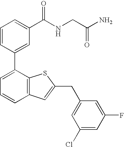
C1=CC(C2=CC=CC3=C2SC(CC2=CC(Cl)=CC(F)=C2)=C3)=CC(C(NCC(N)=O)=O)=C1
